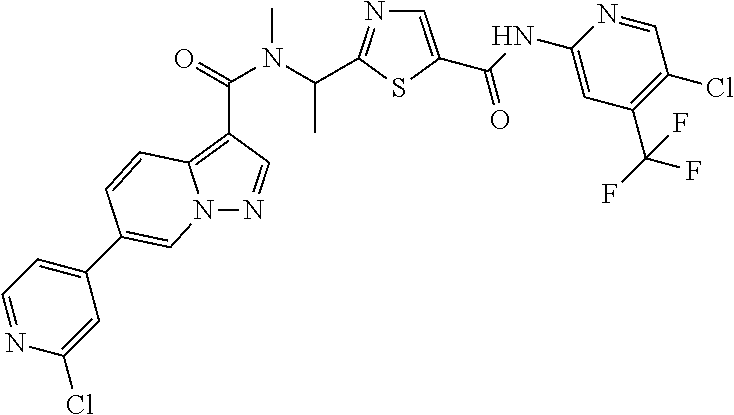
N12N=CC(C(=O)N(C(C)C3=NC=C(C(NC4=CC(C(F)(F)F)=C(Cl)C=N4)=O)S3)C)=C1C=CC(C1=CC=NC(Cl)=C1)=C2
